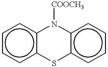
c1ccc2c(c1)N([COOCH3])c1c(cccc1)S2
